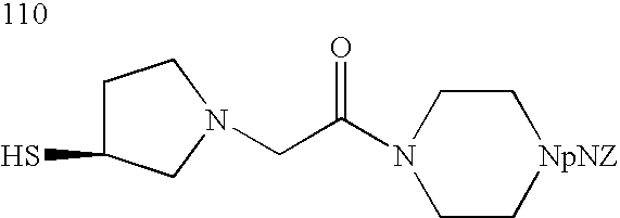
C1C(S)CN(CC(N2CC[NpNZ]CC2)=O)C1
